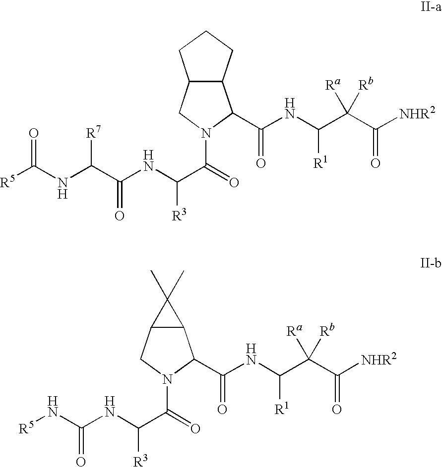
C12C(CCC1)C(C(NC(C(C([NHR2])=O)([Rb])[Ra])[R1])=O)N(C(=O)C(NC(C(NC([R5])=O)[R7])=O)[R3])C2.C12C(C(C(NC(C(C([NHR2])=O)([Rb])[Ra])[R1])=O)N(C(=O)C(NC(N[R5])=O)[R3])C1)C2(C)C
